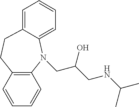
C12=C(N(CC(CNC(C)C)O)C3=CC=CC=C3CC1)C=CC=C2
